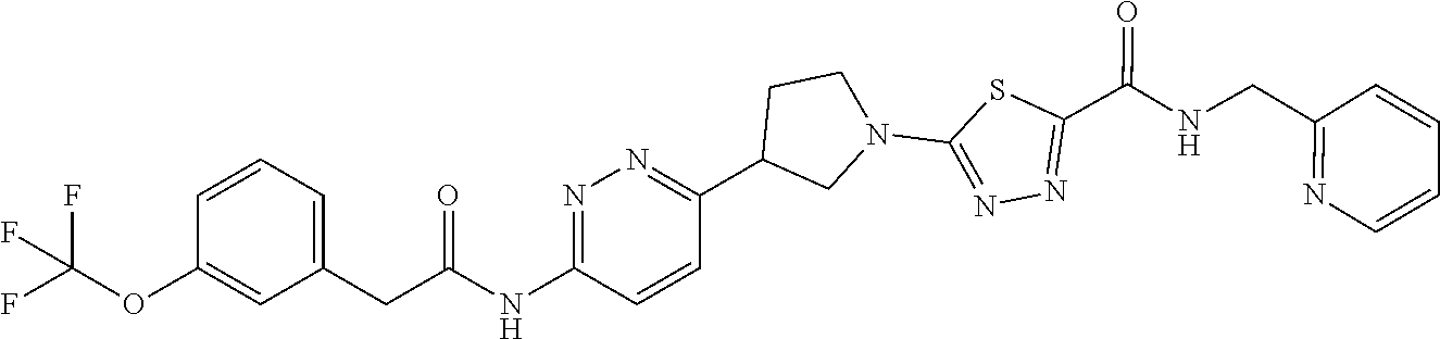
C1=CC=C(CC(NC2=NN=C(C3CN(C4=NN=C(C(NCC5=NC=CC=C5)=O)S4)CC3)C=C2)=O)C=C1OC(F)(F)F
